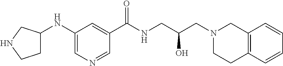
C(NCC(CN1CC2=C(CC1)C=CC=C2)O)(=O)C1=CC(NC2CCNC2)=CN=C1
